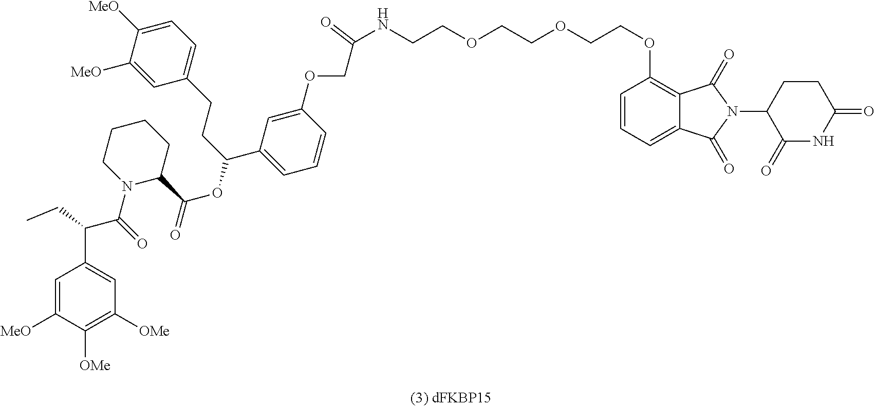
C1(=O)NC(=O)CCC1N1C(=O)C2=CC=CC(OCCOCCOCCNC(COC3=CC(C(CCC4=CC=C([MeO])C([MeO])=C4)OC(C4CCCCN4C(=O)C(C4=CC([OMe])=C([OMe])C([MeO])=C4)CC)=O)=CC=C3)=O)=C2C1=O
